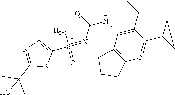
S(=NC(=O)NC1=C(CC)C(C2CC2)=NC2=C1CCC2)(C1=CN=C(C(O)(C)C)S1)(=O)N
